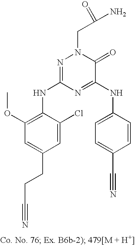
C1=C(CCC#N)C=C(Cl)C(NC2=NN(CC(N)=O)C(=O)C(NC3=CC=C(C#N)C=C3)=N2)=C1OC
